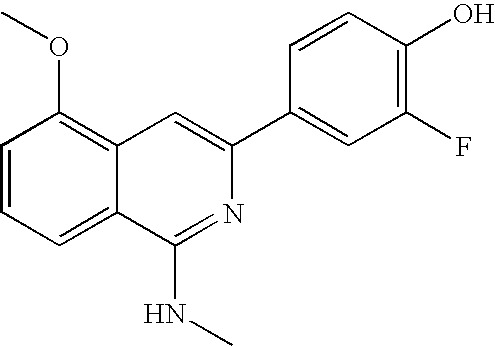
C1=CC=C2C(=C1OC)C=C(C1=CC(F)=C(O)C=C1)N=C2NC
